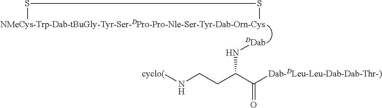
[NMeCys-Trp-Dab-tBuGly-Tyr-Ser-DPro-Pro-Nle-Ser-Tyr-Dab-Orn-Cys]1SS1.[DDab]NC(CCN[cyclo(])C([Dab-DLeu-Leu-Dab-Dab-Thr-)])=O
